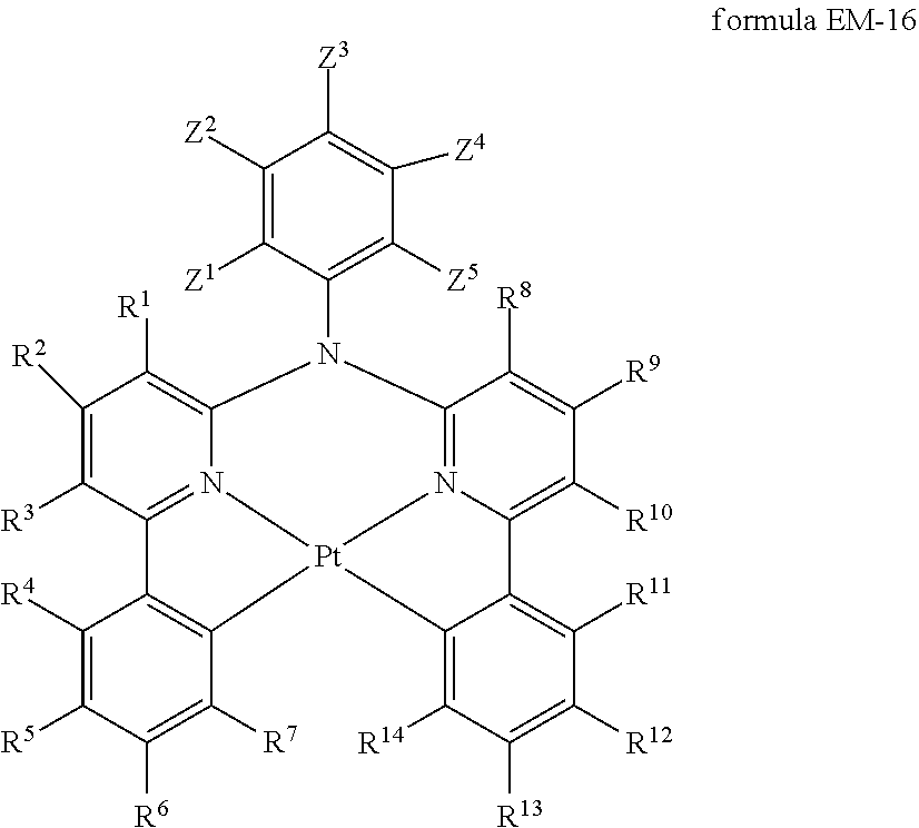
C1([R2])=C([R3])C2=N3C(=C1[R1])N(C1=C([Z5])C([Z4])=C([Z3])C([Z2])=C1[Z1])C1=N4C(=C([R10])C([R9])=C1[R8])C1=C([R11])C([R12])=C([R13])C([R14])=C1[Pt]34C1=C2C([R4])=C([R5])C([R6])=C1[R7]
